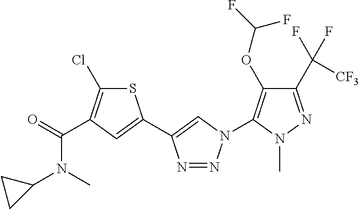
C1(C(F)([CF3])F)=NN(C)C(N2N=NC(C3=CC(C(=O)N(C4CC4)C)=C(Cl)S3)=C2)=C1OC(F)F
